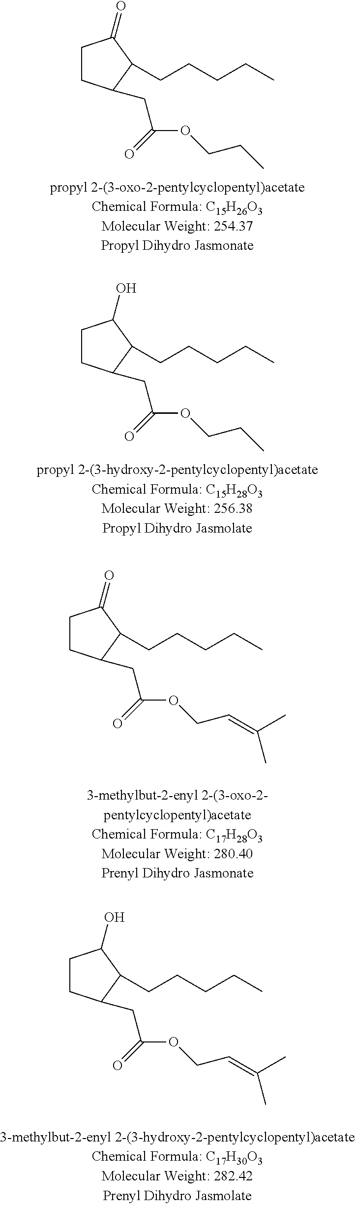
C1CC(CC(=O)OCCC)C(CCCCC)C1=O.C1CC(CC(=O)OCCC)C(CCCCC)C1O.C1CC(CC(=O)OCC=C(C)C)C(CCCCC)C1=O.C1CC(CC(=O)OCC=C(C)C)C(CCCCC)C1O
